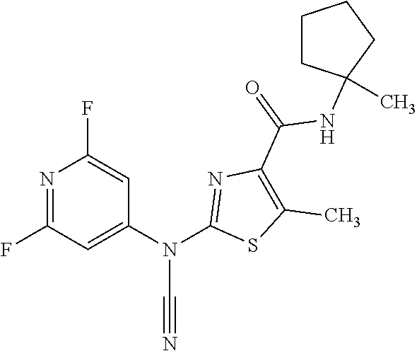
N1=C(F)C=C(N(C2=NC(C(NC3(C)CCCC3)=O)=C(C)S2)C#N)C=C1F
